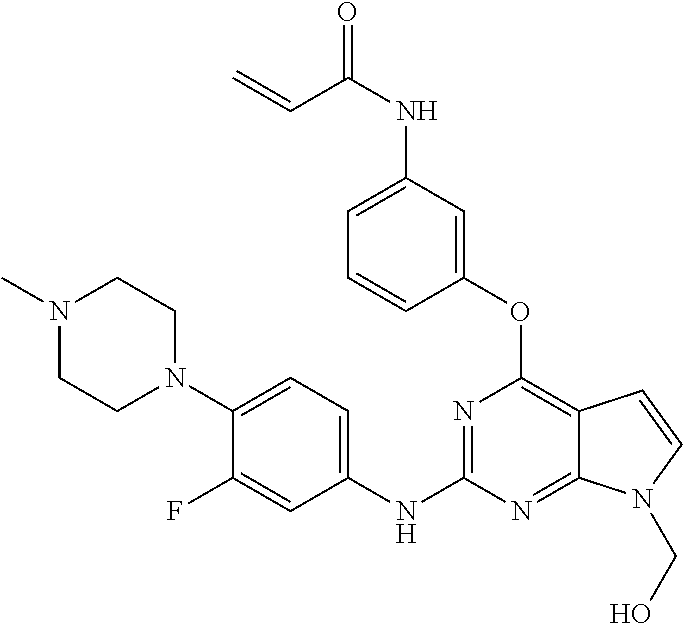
C1(NC2=NC(OC3=CC(NC(C=C)=O)=CC=C3)=C3C(=N2)N(CO)C=C3)=CC=C(N2CCN(C)CC2)C(F)=C1
